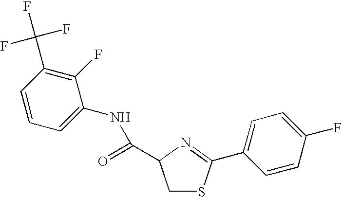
C1=CC=C(NC(=O)C2CSC(C3=CC=C(F)C=C3)=N2)C(F)=C1C(F)(F)F
